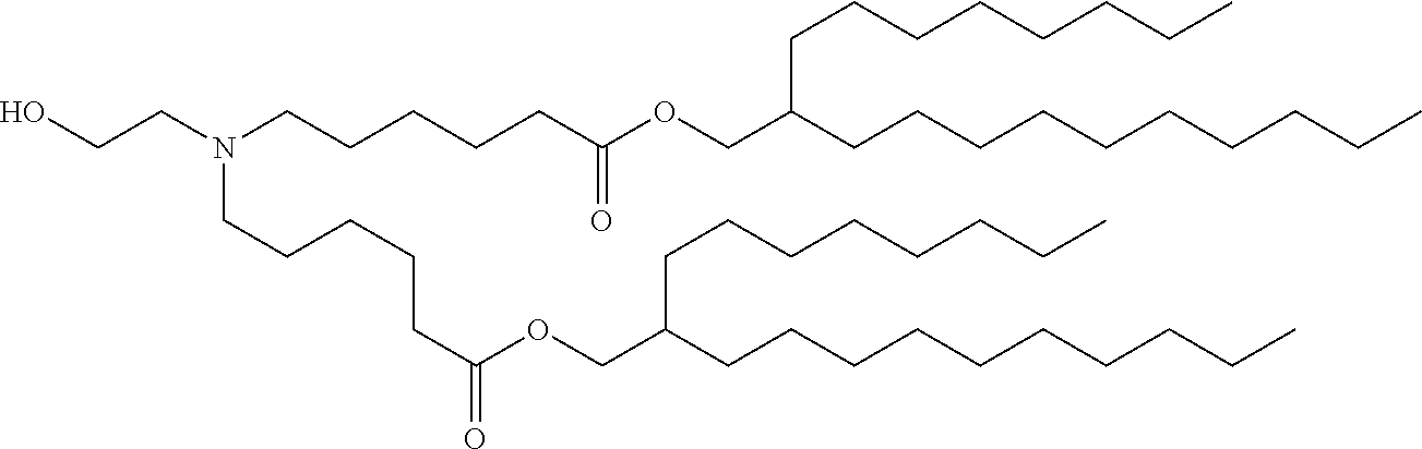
OCCN(CCCCCC(OCC(CCCCCCCCCC)CCCCCCCC)=O)CCCCCC(=O)OCC(CCCCCCCCCC)CCCCCCCC
